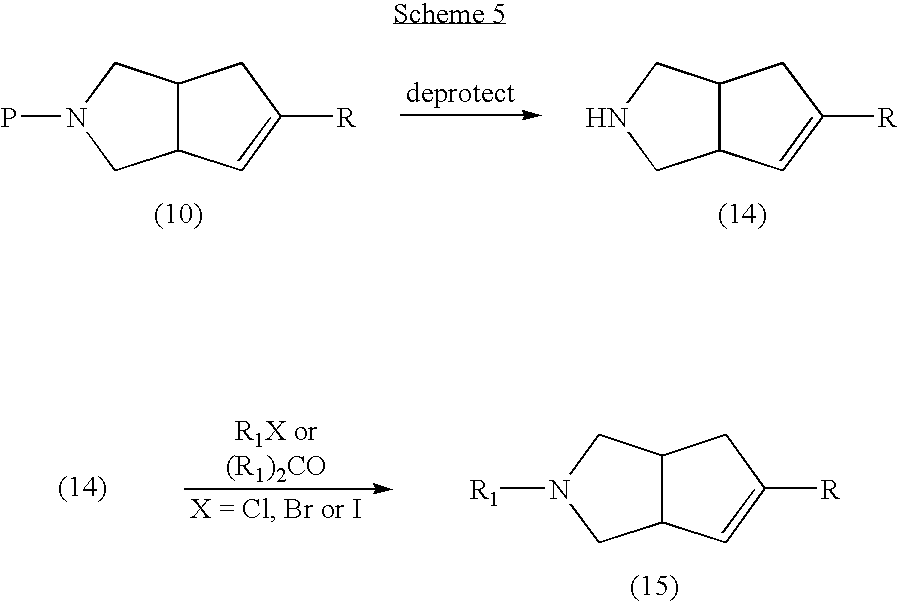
C12C(CN(P)C1)CC([R])=C2.C12C(CNC1)CC([R])=C2.C12C(CN([R1])C1)CC([R])=C2
